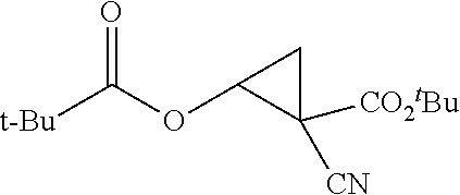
[t-Bu]C(OC1C([CN])([CO2tBu])C1)=O
